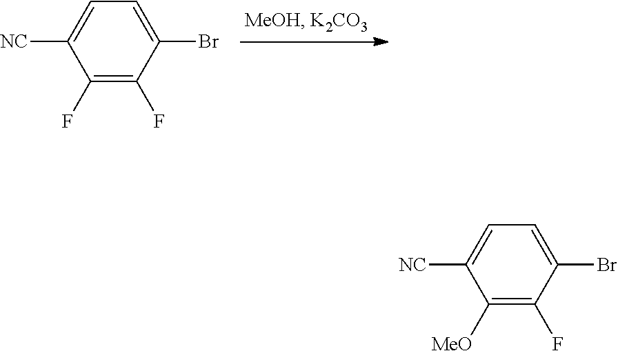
C1(F)=C(F)C(Br)=CC=C1[NC].C1([MeO])=C(F)C(Br)=CC=C1[NC]
